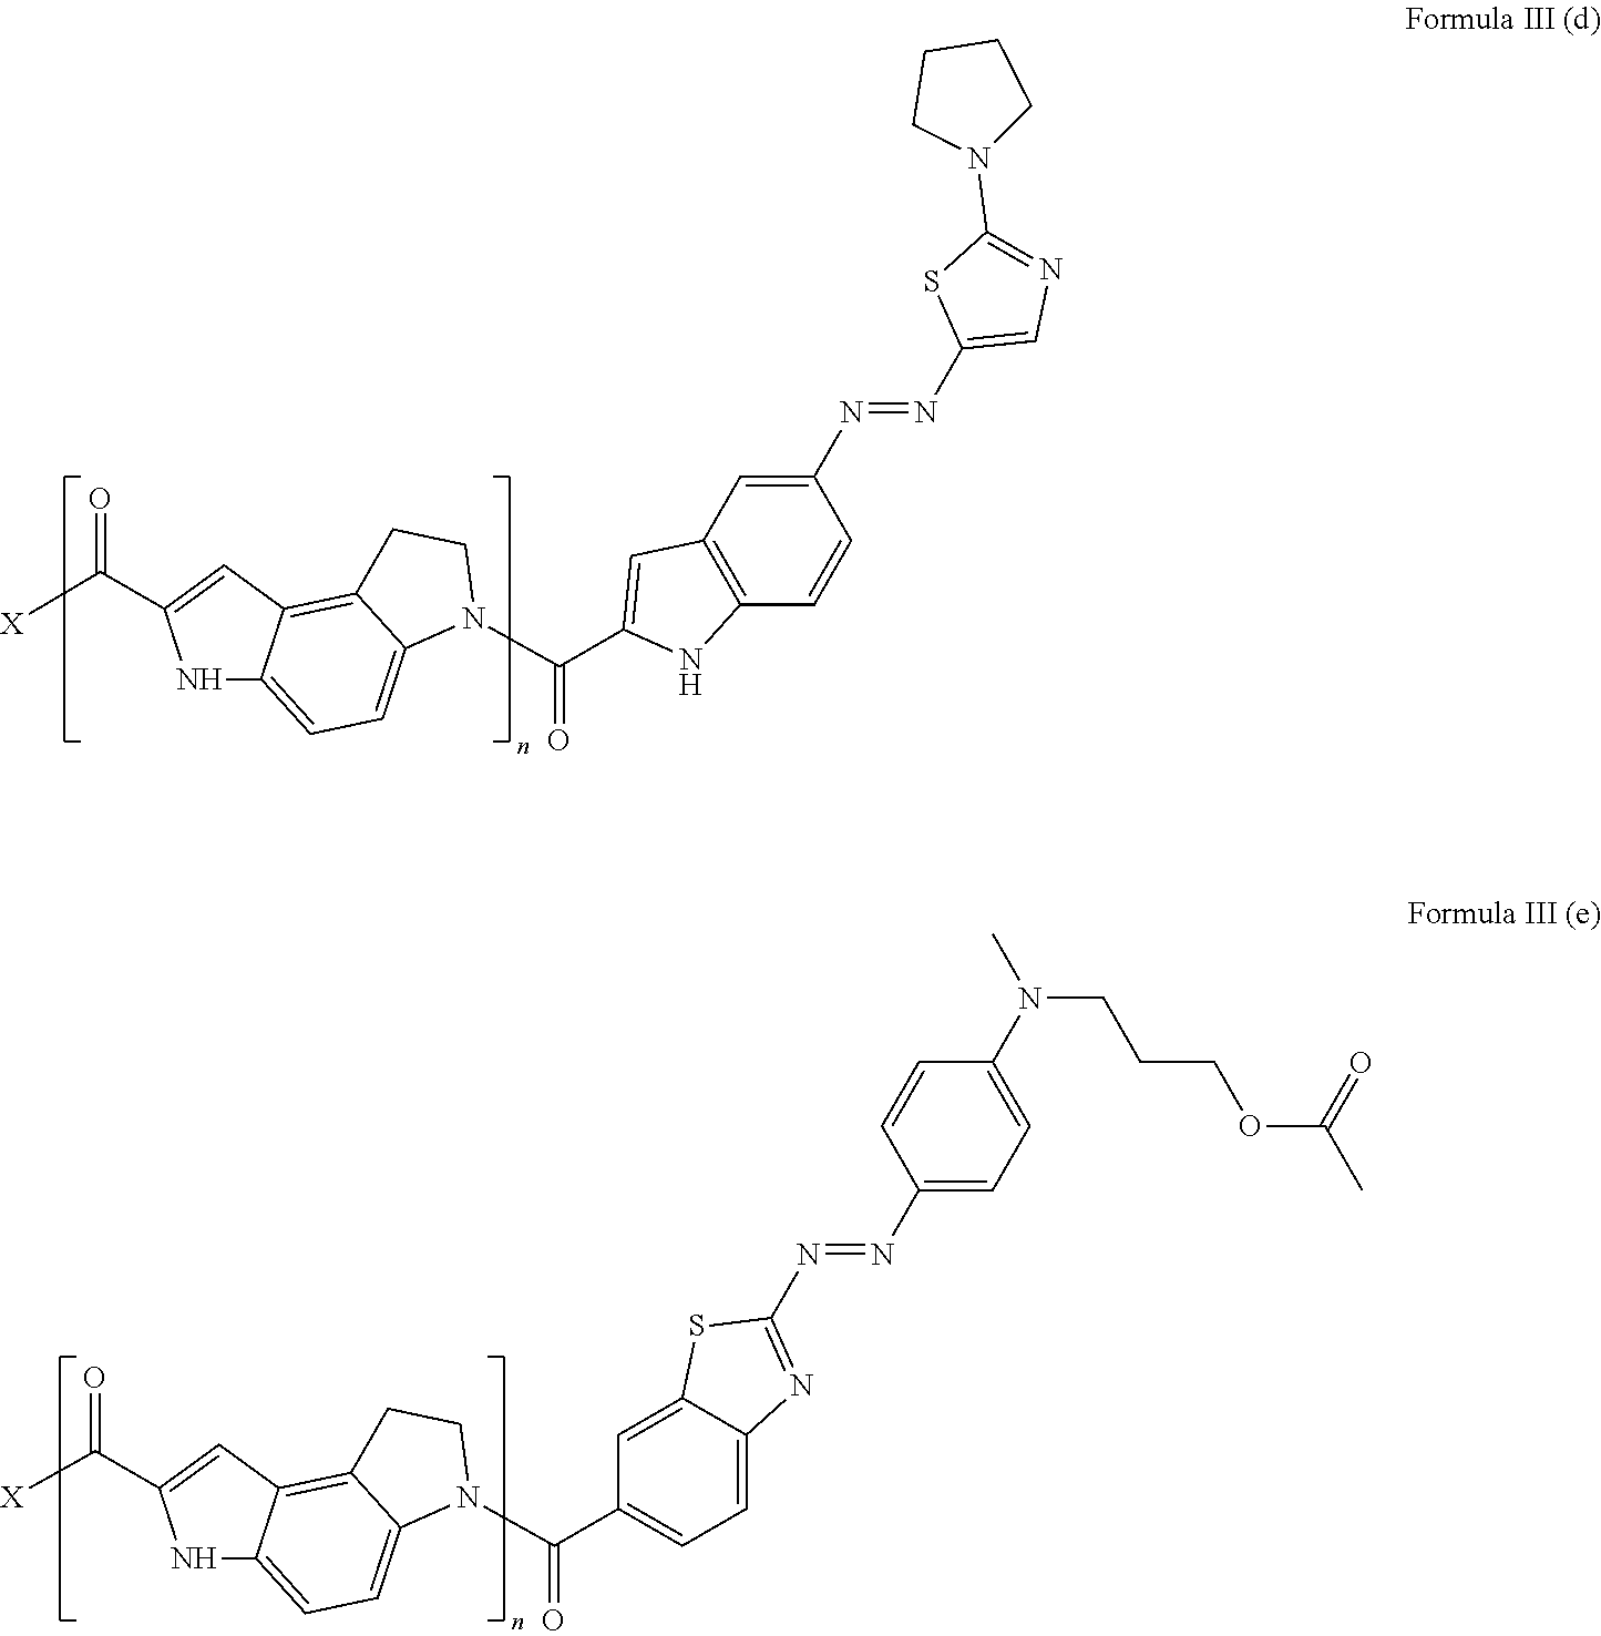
C(N1C2=CC=C3NC(C([X])=O)=CC3=C2CC1)(=O)C1=CC2=C(C=CC(N=NC3=CN=C(N4CCCC4)S3)=C2)N1.C(N1C2=CC=C3NC(C([X])=O)=CC3=C2CC1)(=O)C1=CC=C2C(=C1)SC(N=NC1=CC=C(N(C)CCCOC(C)=O)C=C1)=N2
